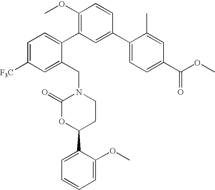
C1(C2=CC=C(C(OC)=O)C=C2C)=CC(C2=CC=C([F3C])C=C2CN2C(=O)OC(C3=CC=CC=C3OC)CC2)=C(OC)C=C1
